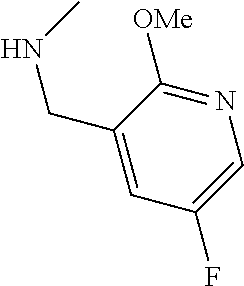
N1=C([OMe])C(CNC)=CC(F)=C1
